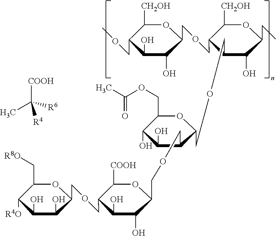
C1([CH2OH])C(COC)C(O)C(O)C(COCC2C([CH2OH])OC(CC)C(O)C2COCC2OC(COC(C)=O)C(O)C(O)C2COCC2C(O)C(O)C(COCC3OC(C[R8O])C([R4O])C(O)C3O)C([COOH])O2)O1.[COOH]C([R6])(C)[R4]
